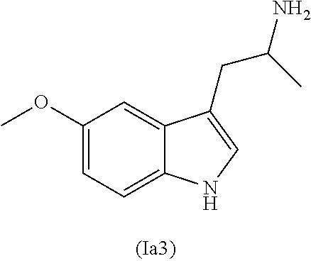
COC1=CC=C2C(=C1)C(CC(C)N)=CN2
